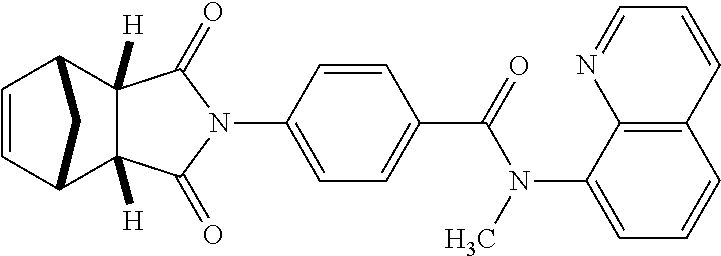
N1(C2=CC=C(C(=O)N(C3=CC=CC4=C3N=CC=C4)C)C=C2)C(=O)C2([H])C([H])(C1=O)C1C=CC2C1
